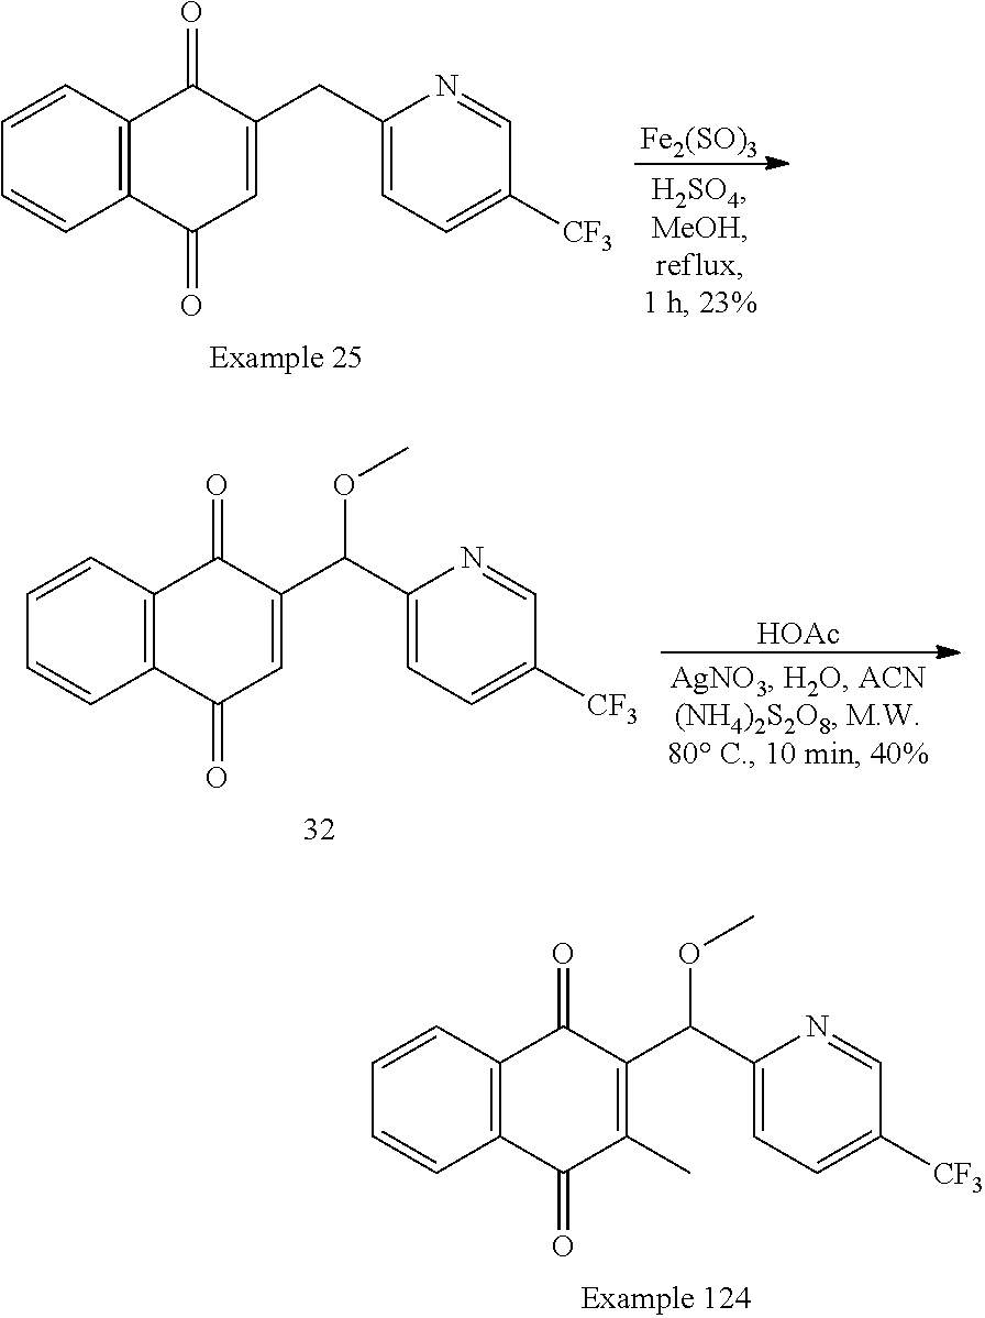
COC(C1=C(C)C(=O)C2=C(C=CC=C2)C1=O)C1=CC=C([CF3])C=N1.C1([CF3])=CC=C(CC2=CC(=O)C3=C(C=CC=C3)C2=O)N=C1.[Fe2(SO)3].O(C)C(C1=CC(=O)C2=C(C=CC=C2)C1=O)C1=CC=C([CF3])C=N1.[HOAc]
